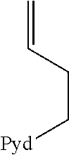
C(C[Pyd])C=C
